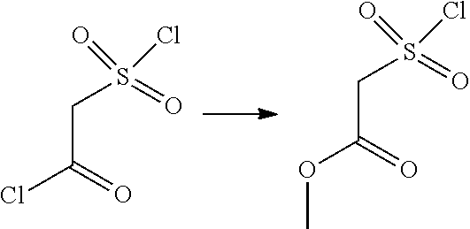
C(CS(=O)(=O)Cl)(Cl)=O.C(CS(=O)(=O)Cl)(OC)=O
